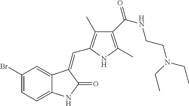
C1(Br)=CC=C2C(=C1)C(=CC1=C(C)C(C(NCCN(CC)CC)=O)=C(C)N1)C(=O)N2
